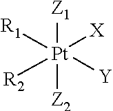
[Z1][Pt]([Z2])([R1])([R2])([X])[Y]
